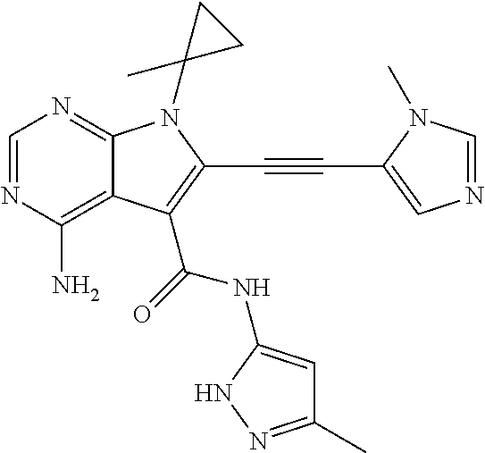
C1=NC(N)=C2C(=N1)N(C1(C)CC1)C(C#CC1=CN=CN1C)=C2C(=O)NC1=CC(C)=NN1
